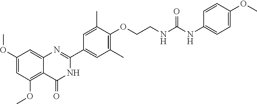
C1(OC)=C2C(=CC(OC)=C1)N=C(C1=CC(C)=C(OCCNC(NC3=CC=C(OC)C=C3)=O)C(C)=C1)NC2=O
